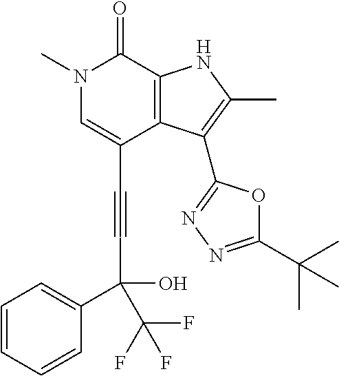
C(C1=CN(C)C(=O)C2=C1C(C1=NN=C(C(C)(C)C)O1)=C(C)N2)#CC(C(F)(F)F)(O)C1=CC=CC=C1
